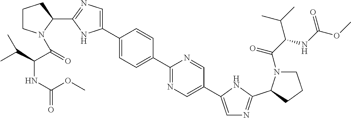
C1(C2=CC=C(C3=CN=C(C4CCCN4C(C(C(C)C)NC(=O)OC)=O)N3)C=C2)=NC=C(C2=CN=C(C3CCCN3C(C(NC(OC)=O)C(C)C)=O)N2)C=N1
